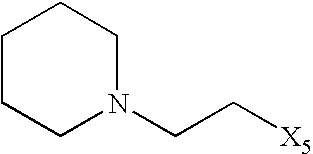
C1CCN(CC[X5])CC1
